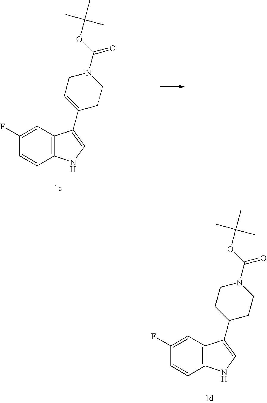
C12=C(C=C(F)C=C1)C(C1CCN(C(OC(C)(C)C)=O)CC1)=CN2.C12=C(C=C(F)C=C1)C(C1=CCN(C(OC(C)(C)C)=O)CC1)=CN2
